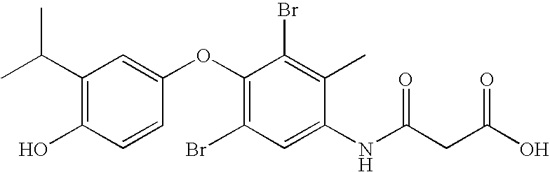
C1=CC(OC2=C(Br)C=C(NC(CC(O)=O)=O)C(C)=C2Br)=CC(C(C)C)=C1O
